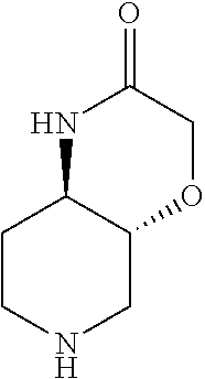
C1CNCC2C1NC(=O)CO2
